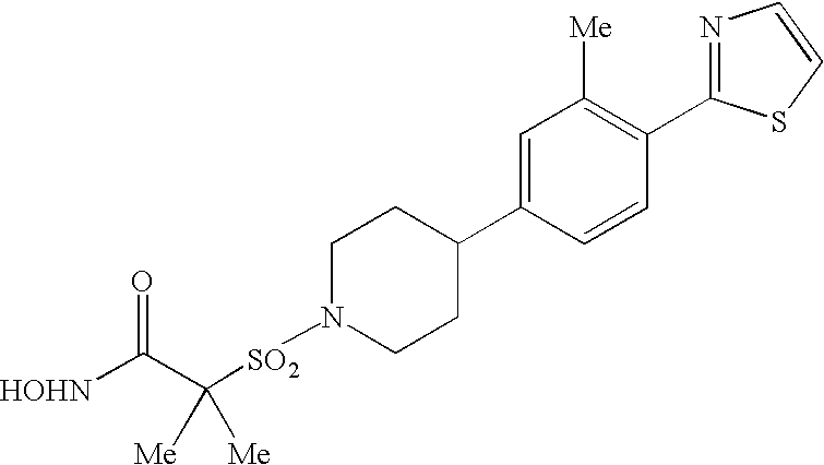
C1N([SO2]C(C([HOHN])=O)([Me])[Me])CCC(C2=CC([Me])=C(C3=NC=CS3)C=C2)C1
